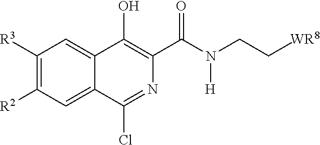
C1([R3])=C([R2])C=C2C(=C1)C(O)=C(C(N(CC[WR8])[H])=O)N=C2Cl
